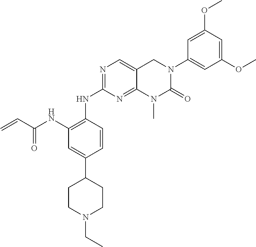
C1(NC2=C(NC(C=C)=O)C=C(C3CCN(CC)CC3)C=C2)=NC=C2C(=N1)N(C)C(=O)N(C1=CC(OC)=CC(OC)=C1)C2
